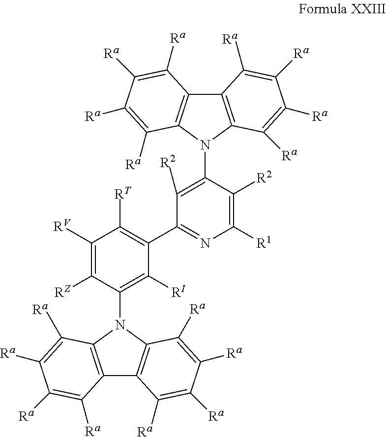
C12=C(N(C3=C([R2])C(C4=C([RT])C([RV])=C([RZ])C(N5C6=C(C7=C5C([Ra])=C([Ra])C([Ra])=C7[Ra])C([Ra])=C([Ra])C([Ra])=C6[Ra])=C4[RI])=NC([R1])=C3[R2])C3=C1C([Ra])=C([Ra])C([Ra])=C3[Ra])C([Ra])=C([Ra])C([Ra])=C2[Ra]
